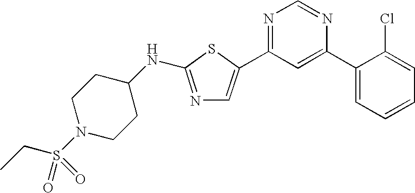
N1=C(NC2CCN(S(=O)(CC)=O)CC2)SC(C2=NC=NC(C3=CC=CC=C3Cl)=C2)=C1
